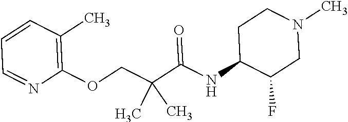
C1=CC(C)=C(OCC(C(NC2C(F)CN(C)CC2)=O)(C)C)N=C1
